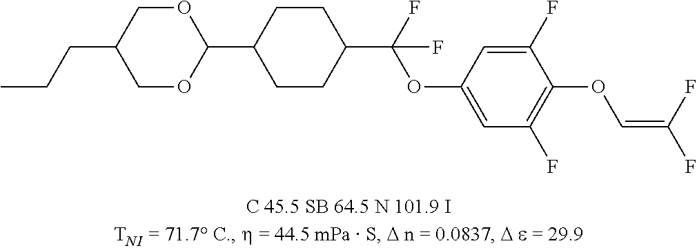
C1OC(C2CCC(C(F)(OC3=CC(F)=C(OC=C(F)F)C(F)=C3)F)CC2)OCC1CCC
